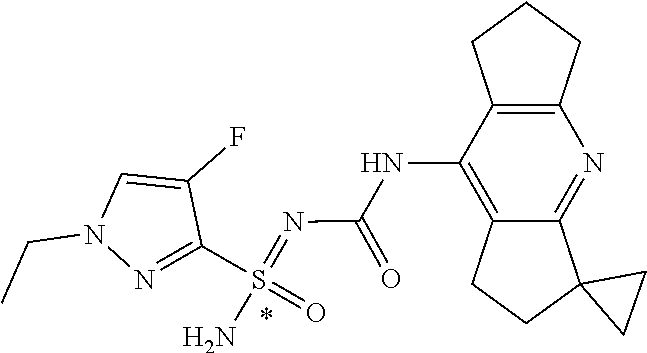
N1(CC)C=C(F)C(S(=O)(=NC(NC2=C3CCC4(C3=NC3=C2CCC3)CC4)=O)N)=N1
